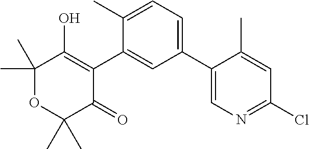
C1(C2=CC=C(C)C(C3=C(O)C(C)(C)OC(C)(C)C3=O)=C2)=CN=C(Cl)C=C1C
